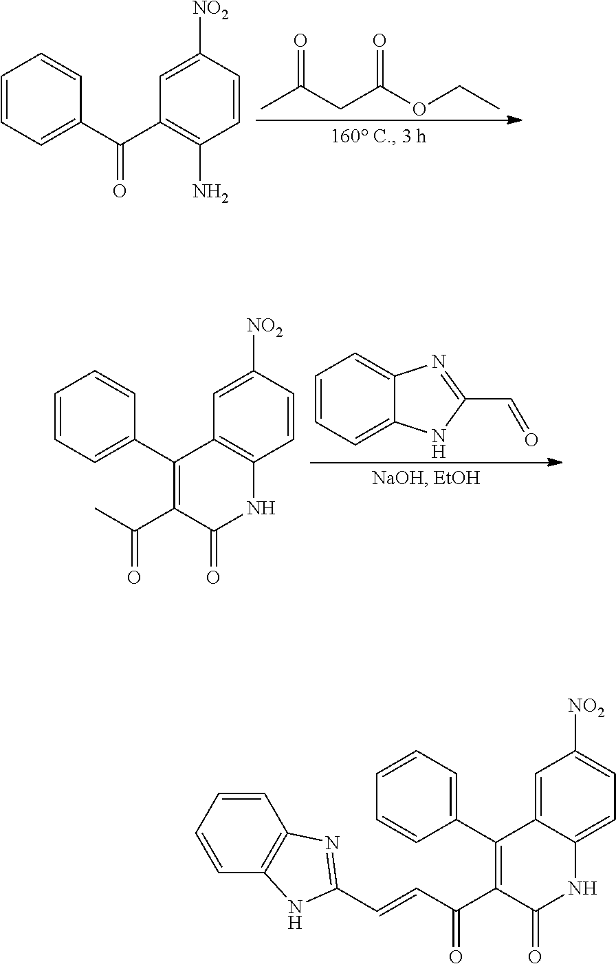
CC(CC(OCC)=O)=O.C1=CC=C(C(C2=C(N)C=CC([NO2])=C2)=O)C=C1.C1=CC=CC(C2=C(C(C)=O)C(=O)NC3=C2C=C([NO2])C=C3)=C1.C1=CC=C2C(=C1)N=C(C=O)N2.C1=CC(C2=C(C(C=CC3=NC4=C(C=CC=C4)N3)=O)C(=O)NC3=CC=C([NO2])C=C23)=CC=C1
